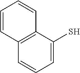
C1=CC2=C(C=C1)C(S)=CC=C2
